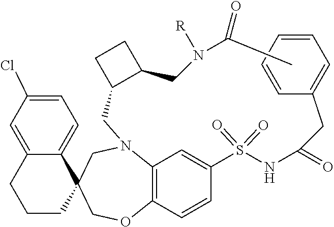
C(N1C2=C(C=CC(S(=O)(NC(CC3=CC=CC=C3)=O)=O)=C2)OCC2(C3=CC=C(Cl)C=C3CCC2)C1)C1C(CN(C(C)=O)[R])CC1
